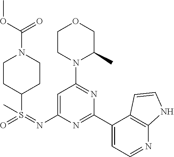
C1=C(N=S(=O)(C2CCN(C(OC)=O)CC2)C)N=C(C2=CC=NC3=C2C=CN3)N=C1N1C(C)COCC1
